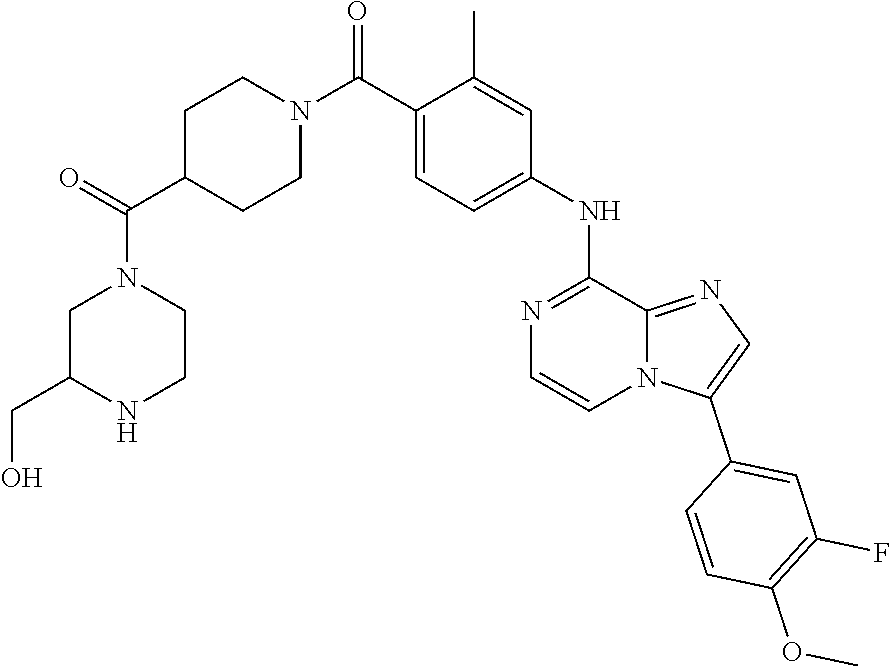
C1(NC2=CC=C(C(N3CCC(C(=O)N4CCNC(CO)C4)CC3)=O)C(C)=C2)=NC=CN2C1=NC=C2C1=CC(F)=C(OC)C=C1
